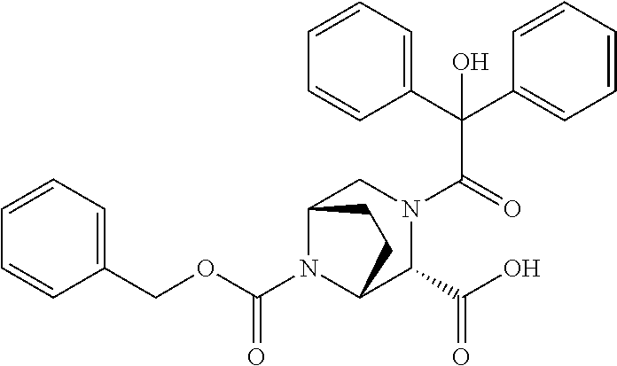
C1(C(C2=CC=CC=C2)(C(=O)N2CC3N(C(OCC4=CC=CC=C4)=O)C(C2C(O)=O)CC3)O)=CC=CC=C1
